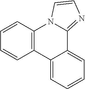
C1=CC2=C(C=C1)C1=CC=CC=C1C1=NC=CN21
